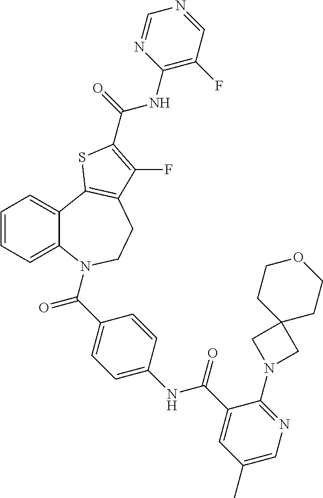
C1=CC=C2C(=C1)C1=C(CCN2C(=O)C2=CC=C(NC(=O)C3=CC(C)=CN=C3N3CC4(C3)CCOCC4)C=C2)C(F)=C(C(NC2=C(F)C=NC=N2)=O)S1
